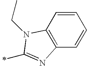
C12=C(C=CC=C1)N(CC)C(C)=N2
